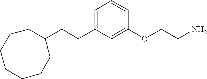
C1(CCC2=CC=CC(OCCN)=C2)CCCCCCC1
